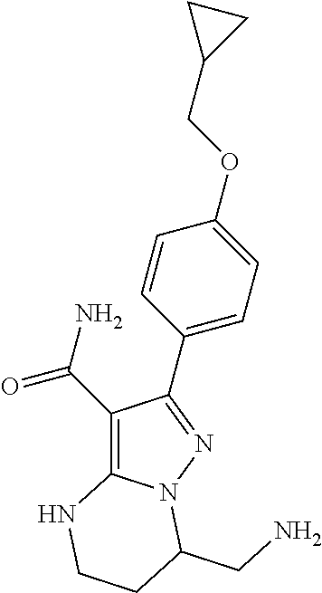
C1(C(N)=O)=C2N(N=C1C1=CC=C(OCC3CC3)C=C1)C(CN)CCN2
